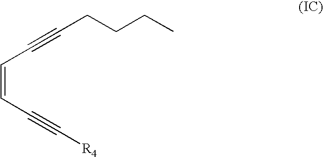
C(C=CC#C[R4])#CCCCC
